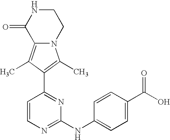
N12C(=C(C)C(C3=NC(NC4=CC=C(C(O)=O)C=C4)=NC=C3)=C1C)C(=O)NCC2
